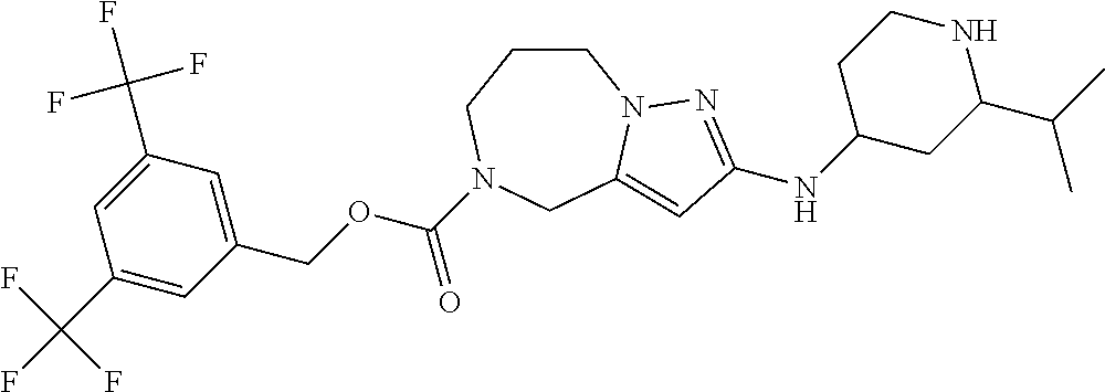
C1CCN(C(OCC2=CC(C(F)(F)F)=CC(C(F)(F)F)=C2)=O)CC2=CC(NC3CC(C(C)C)NCC3)=NN12
